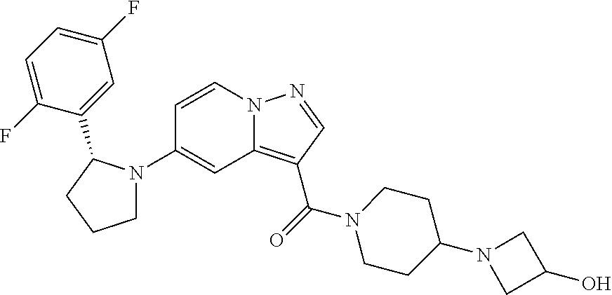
C1N(C2=CC3=C(C(N4CCC(N5CC(O)C5)CC4)=O)C=NN3C=C2)C(C2=CC(F)=CC=C2F)CC1
